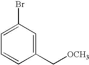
C1(C[OCH3])=CC(Br)=CC=C1
